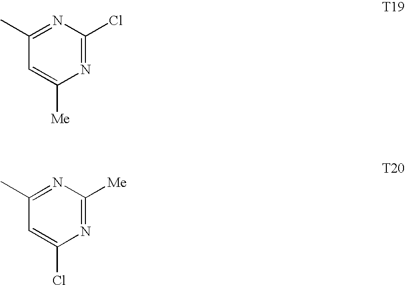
C1(C)=NC(Cl)=NC([Me])=C1.C1(C)=NC([Me])=NC(Cl)=C1
